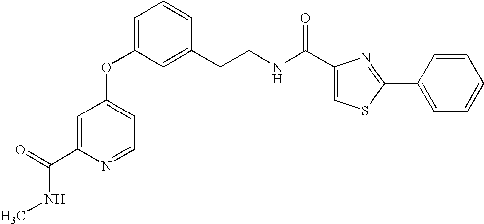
C1(OC2=CC=CC(CCNC(C3=CSC(C4=CC=CC=C4)=N3)=O)=C2)=CC=NC(C(=O)NC)=C1
